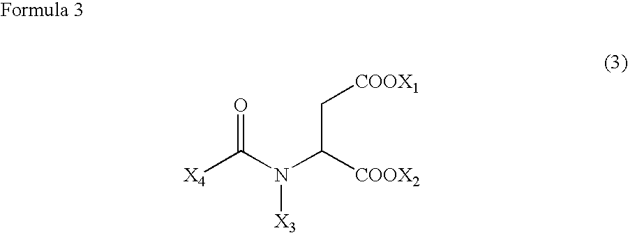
[X4]C(N(C([COOX2])C[COOX1])[X3])=O
